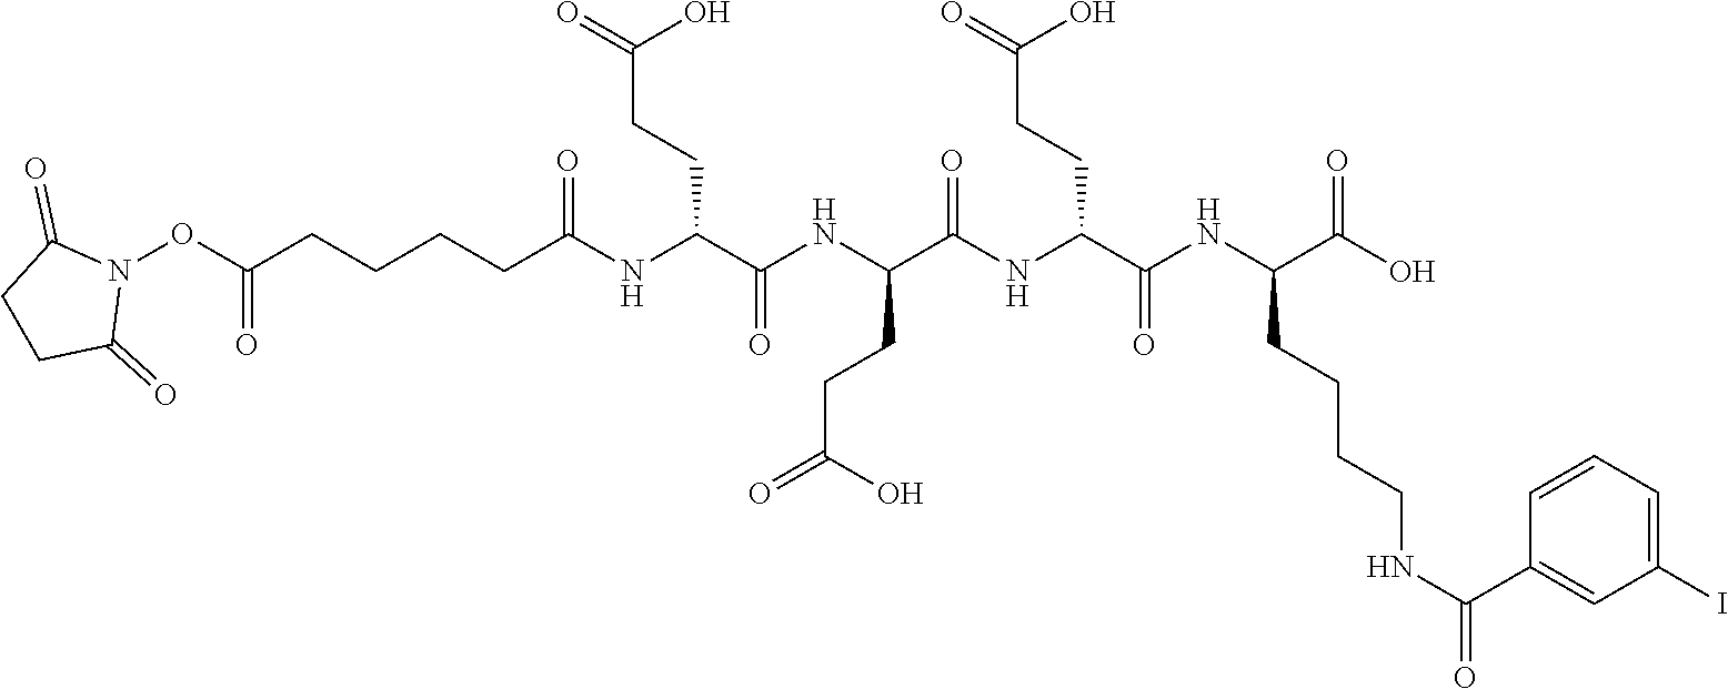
C1C(=O)N(OC(=O)CCCCC(=O)NC(CCC(=O)O)C(NC(CCC(=O)O)C(=O)NC(CCC(=O)O)C(NC(CCCCNC(C2=CC(I)=CC=C2)=O)C(=O)O)=O)=O)C(=O)C1
